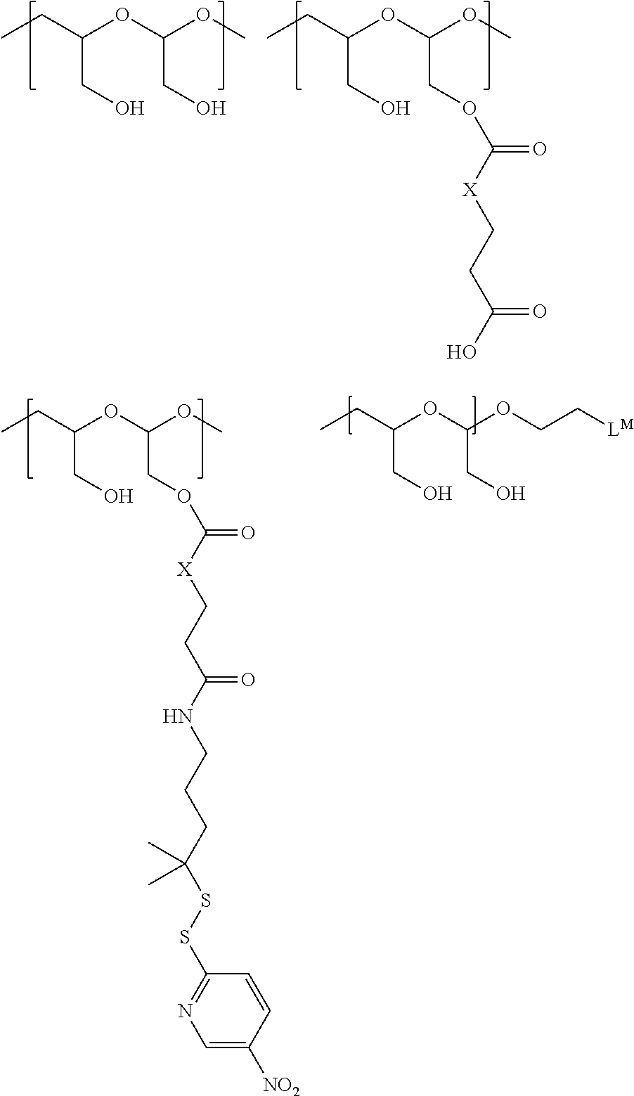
CCC(OC(OC)CO)CO.CCC(OC(OC)COC(=O)[X]CCC(O)=O)CO.CCC(OC(OCC[LM])CO)CO.CCC(OC(OC)COC(=O)[X]CCC(NCCCC(SSC1=NC=C([NO2])C=C1)(C)C)=O)CO
